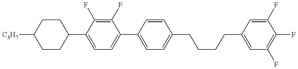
C1CC(C2=CC=C(C3=CC=C(CCCCC4=CC(F)=C(F)C(F)=C4)C=C3)C(F)=C2F)CCC1[C3H7]
